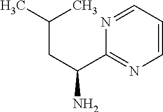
C1(C(CC(C)C)N)=NC=CC=N1
